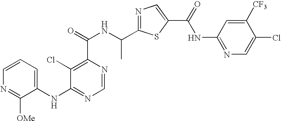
N1=C(C(NC(=O)C2=C(Cl)C(NC3=CC=CN=C3[OMe])=NC=N2)C)SC(C(=O)NC2=NC=C(Cl)C([CF3])=C2)=C1
